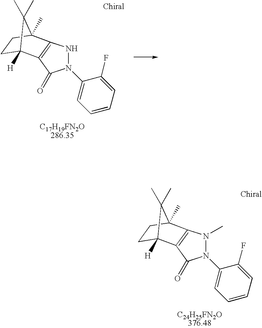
N1N(C2=CC=CC=C2F)C(=O)C2=C1C1(C)CCC2([H])C1(C)C.N1(C)N(C2=CC=CC=C2F)C(=O)C2=C1C1(C)CCC2([H])C1(C)C
